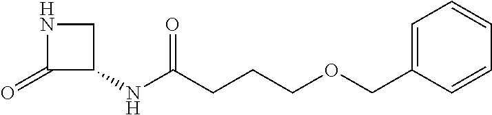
N1C(=O)C(NC(CCCOCC2=CC=CC=C2)=O)C1
